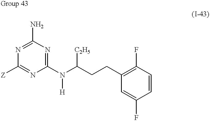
N1=C(N)N=C(N([H])C([C2H5])CCC2=C(F)C=CC(F)=C2)N=C1[Z]
